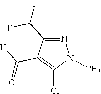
N1=C(C(F)F)C(C([H])=O)=C(Cl)N1C
